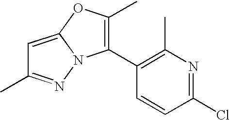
C1=C2N(N=C1C)C(C1=C(C)N=C(Cl)C=C1)=C(C)O2
